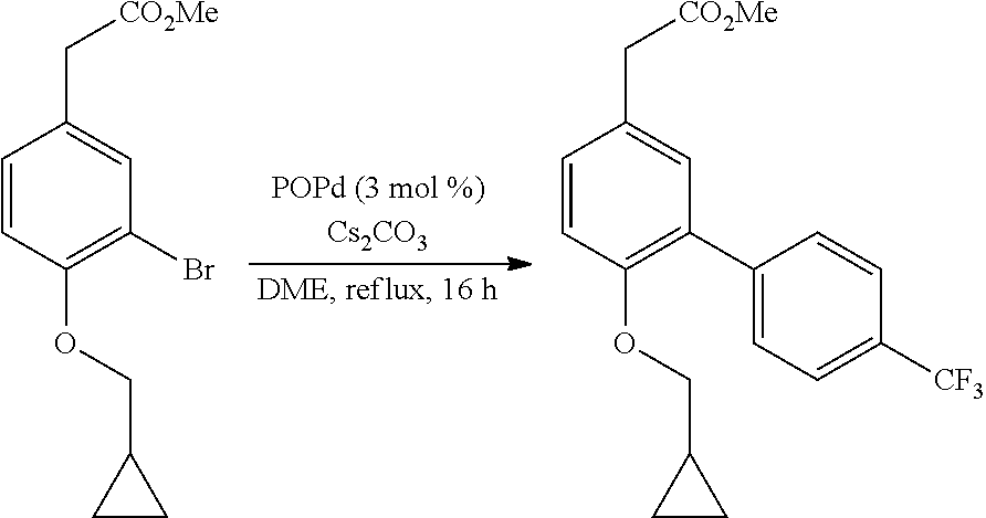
C1=CC(OCC2CC2)=C(Br)C=C1C[CO2Me].C1=CC(OCC2CC2)=C(C2=CC=C([CF3])C=C2)C=C1C[CO2Me]
